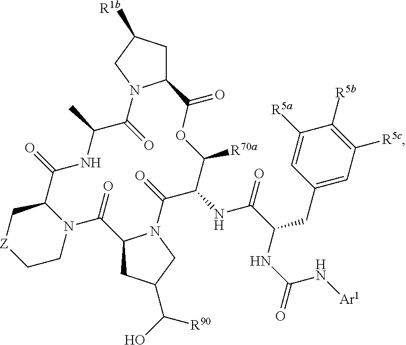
C12CC([R1b])CN1C(=O)C(C)NC(=O)C1C[Z]CCN1C(=O)C1CC(C(O)[R90])CN1C(=O)C(NC(=O)C(CC1=CC([R5c])=C([R5b])C([R5a])=C1)NC(N[Ar1])=O)C([R70a])OC2=O
